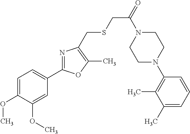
C1=C(OC)C(OC)=CC(C2=NC(CSCC(=O)N3CCN(C4=C(C)C(C)=CC=C4)CC3)=C(C)O2)=C1
